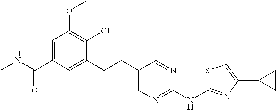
CNC(C1=CC(OC)=C(Cl)C(CCC2=CN=C(NC3=NC(C4CC4)=CS3)N=C2)=C1)=O
